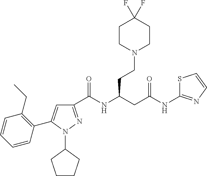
C1(C(NC(CC(NC2=NC=CS2)=O)CCN2CCC(F)(F)CC2)=O)=NN(C2CCCC2)C(C2=C(CC)C=CC=C2)=C1
